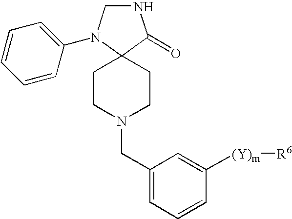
N1CN(C2=CC=CC=C2)C2(C1=O)CCN(CC1=CC=CC([(Y)m][R6])=C1)CC2
